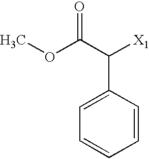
C(C1=CC=CC=C1)([X1])C(OC)=O
